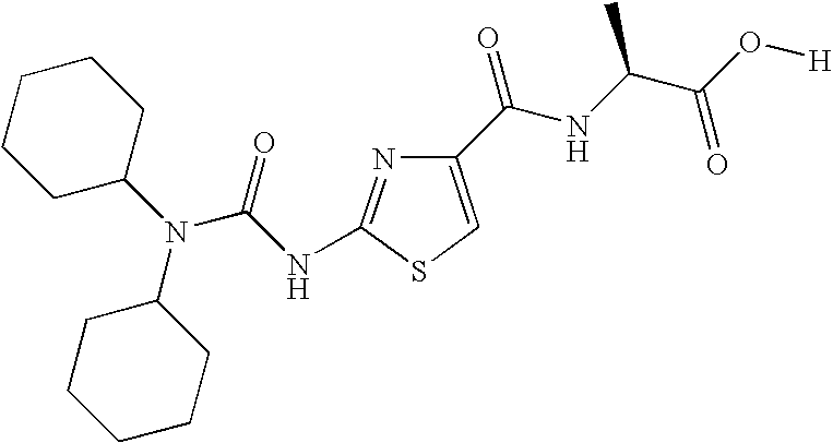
C1(C(NC(C(O[H])=O)C)=O)=CSC(NC(N(C2CCCCC2)C2CCCCC2)=O)=N1
